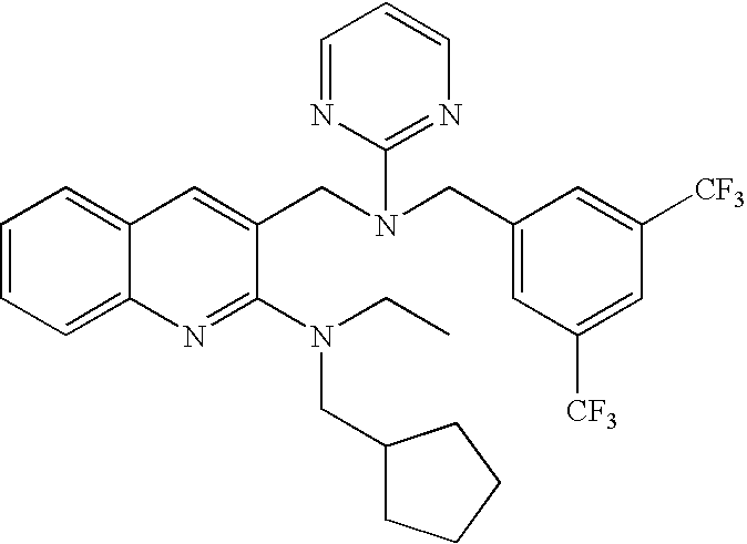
C1=CC=C2C(=C1)C=C(CN(CC1=CC([CF3])=CC([CF3])=C1)C1=NC=CC=N1)C(N(CC)CC1CCCC1)=N2
